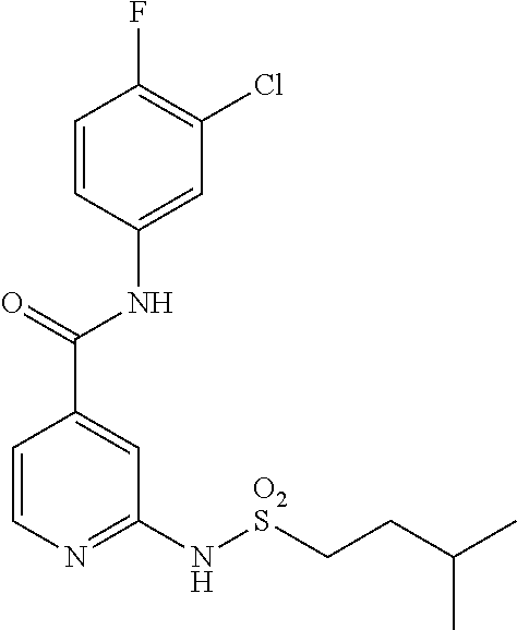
C1=CC(NC(C2=CC(N[O2S]CCC(C)C)=NC=C2)=O)=CC(Cl)=C1F
